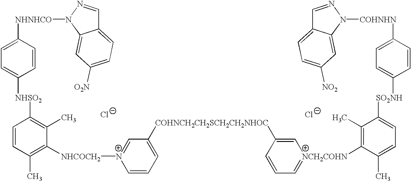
[Cl-].[Cl-].[NHNHCO](C1=CC=C([NHSO2]C2=C(C)C([NHCOCH2][N+]3=CC([COHNCH2CH2SCH2CH2NHOC]C4=C[NCH2COHN](C5=C(C)C([SO2NH]C6=CC=C([COHNHN]N7N=CC8=CC=C([NO2])C=C87)C=C6)=CC=C5C)=CC=C4)=CC=C3)=C(C)C=C2)C=C1)N1N=CC2=CC=C([O2N])C=C21
